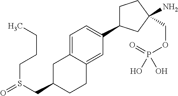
C(S(CC1CC2=CC=C(C3CCC(COP(=O)(O)O)(N)C3)C=C2CC1)=O)CCC
